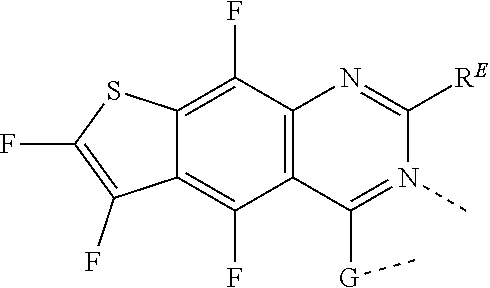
CN1=C([G]C)C2=C(C(F)=C3C(=C2F)C(F)=C(F)S3)N=C1[RE]
